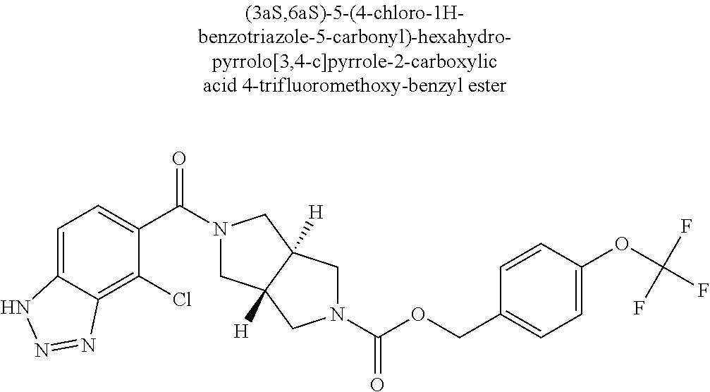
C12=CC=C(C(N3CC4([H])C([H])(C3)CN(C(OCC3=CC=C(OC(F)(F)F)C=C3)=O)C4)=O)C(Cl)=C1N=NN2
